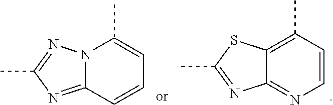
N12C(=NC(C)=N1)C=CC=C2C.C1=CC(C)=C2C(=N1)N=C(C)S2
